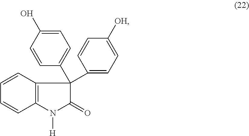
C12=C(N([H])C(=O)C1(C1=CC=C([OH])C=C1)C1=CC=C(O)C=C1)C=CC=C2
